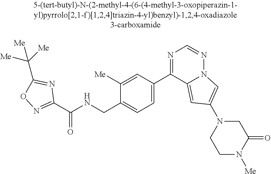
C1([Me])=CC(C2=NC=NN3C2=CC(N2CCN([Me])C(=O)C2)=C3)=CC=C1CNC(C1=NOC(C([Me])([Me])[Me])=N1)=O
